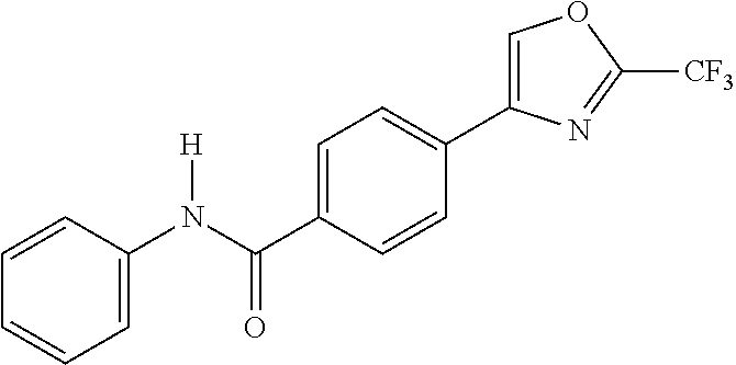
C1=CC(N(C(C2=CC=C(C3=COC([CF3])=N3)C=C2)=O)[H])=CC=C1
